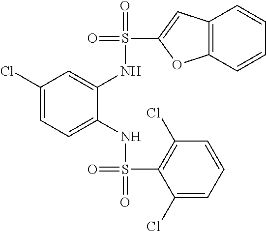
C1(Cl)=CC=C(NS(=O)(=O)C2=C(Cl)C=CC=C2Cl)C(NS(=O)(C2=CC3=C(O2)C=CC=C3)=O)=C1
